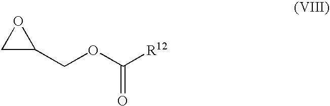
C1(COC([R12])=O)OC1
